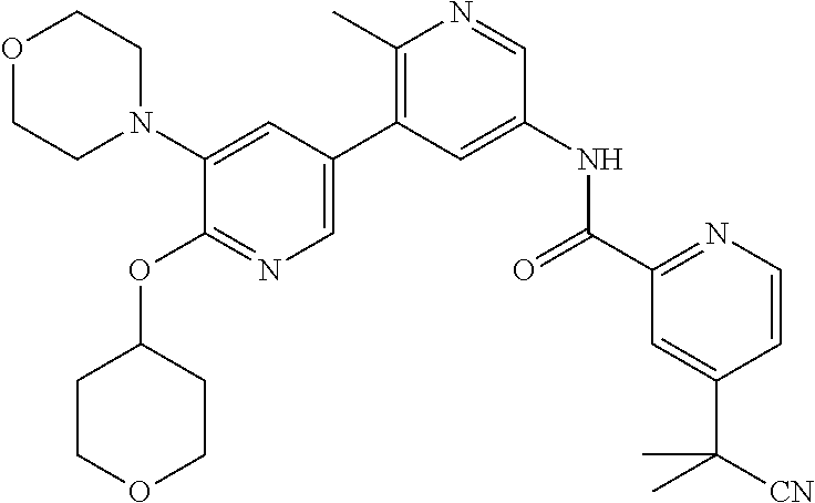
O1CCN(C2=CC(C3=C(C)N=CC(NC(C4=NC=CC(C([CN])(C)C)=C4)=O)=C3)=CN=C2OC2CCOCC2)CC1
